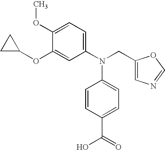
C1(OC)=CC=C(N(CC2=CN=CO2)C2=CC=C(C(=O)O)C=C2)C=C1OC1CC1
